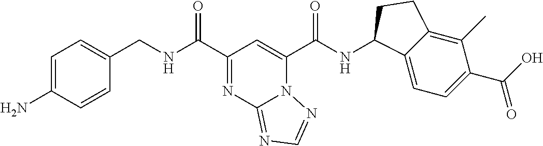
C1=C(N)C=CC(CNC(C2=NC3=NC=NN3C(C(NC3C4=CC=C(C(O)=O)C(C)=C4CC3)=O)=C2)=O)=C1
